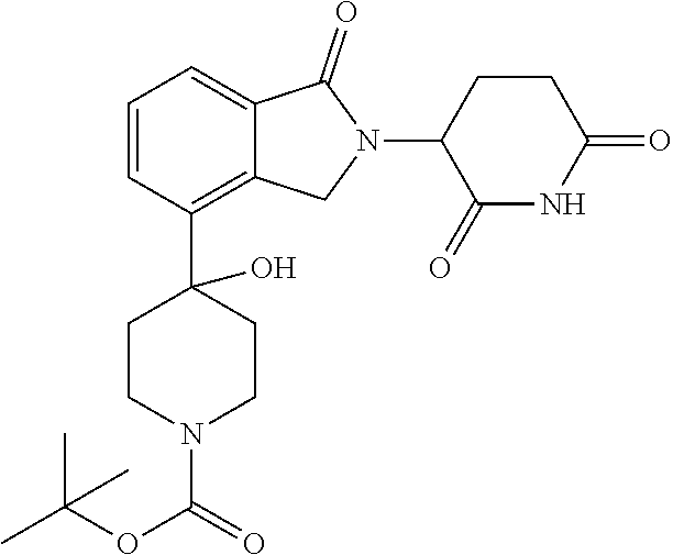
C1=CC(C2(O)CCN(C(=O)OC(C)(C)C)CC2)=C2C(=C1)C(=O)N(C1C(=O)NC(=O)CC1)C2
